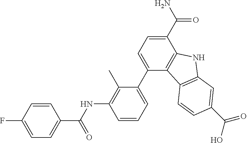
C1=CC(F)=CC=C1C(NC1=C(C)C(C2=CC=C(C(N)=O)C3=C2C2=C(N3)C=C(C(O)=O)C=C2)=CC=C1)=O
